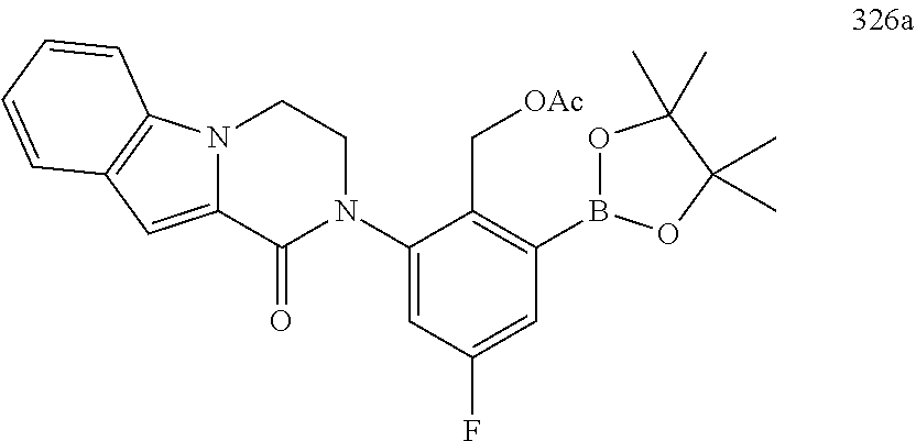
N12C(=CC3=C1C=CC=C3)C(=O)N(C1=CC(F)=CC(B3OC(C)(C)C(C)(C)O3)=C1C[OAc])CC2
